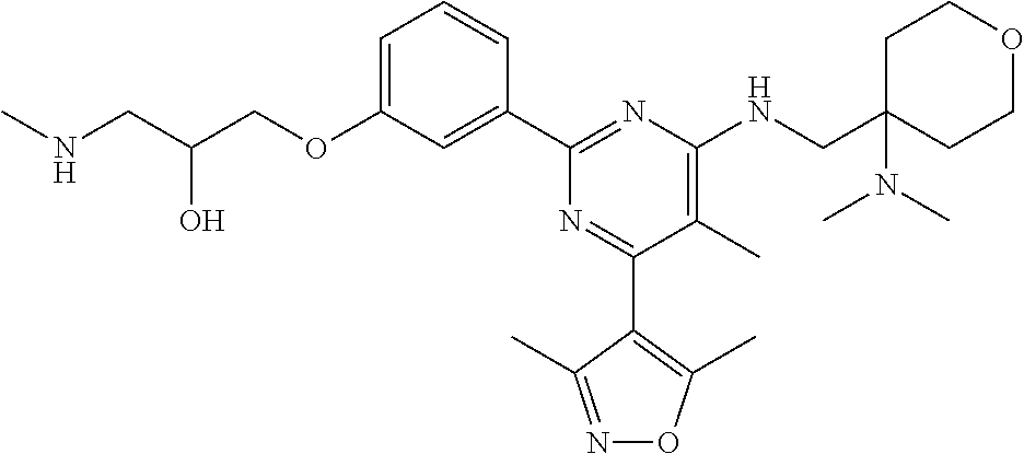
C1=C(OCC(CNC)O)C=C(C2=NC(NCC3(N(C)C)CCOCC3)=C(C)C(C3=C(C)ON=C3C)=N2)C=C1
